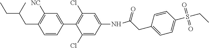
C1=C(NC(CC2=CC=C(S(CC)(=O)=O)C=C2)=O)C=C(Cl)C(C2=CC([NC])=C(CC(C)CC)C=C2)=C1Cl
